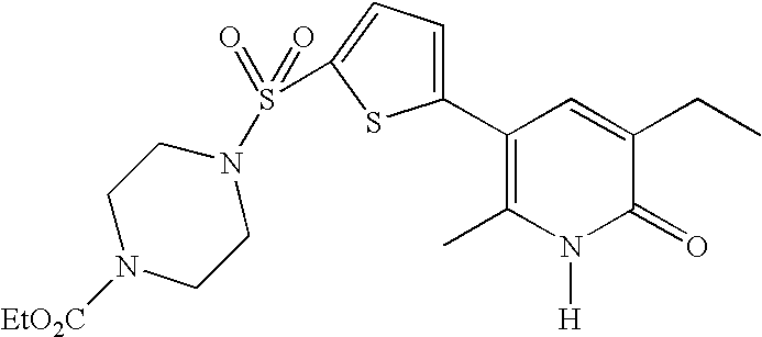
C1(C2=C(C)N([H])C(=O)C(CC)=C2)=CC=C(S(=O)(=O)N2CCN([EtO2C])CC2)S1
